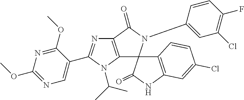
C12=C(N(C(C)C)C(C3=CN=C(OC)N=C3OC)=N1)C1(N(C3=CC(Cl)=C(F)C=C3)C2=O)C2=C(NC1=O)C=C(Cl)C=C2
